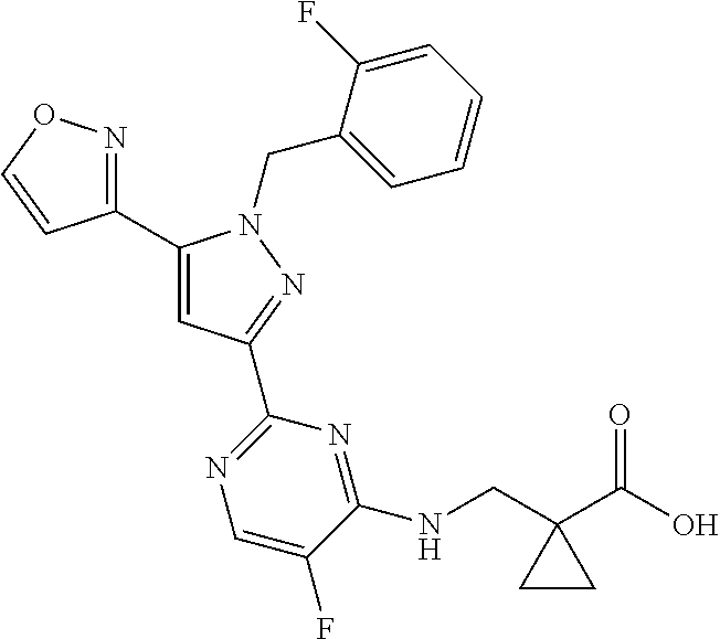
C1(C2=NOC=C2)=CC(C2=NC=C(F)C(NCC3(C(O)=O)CC3)=N2)=NN1CC1=CC=CC=C1F
